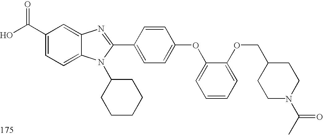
OC(C1=CC=C2C(=C1)N=C(C1=CC=C(OC3=CC=CC=C3OCC3CCN(C(C)=O)CC3)C=C1)N2C1CCCCC1)=O
